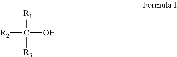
[R1]C([R3])(O)[R2]
